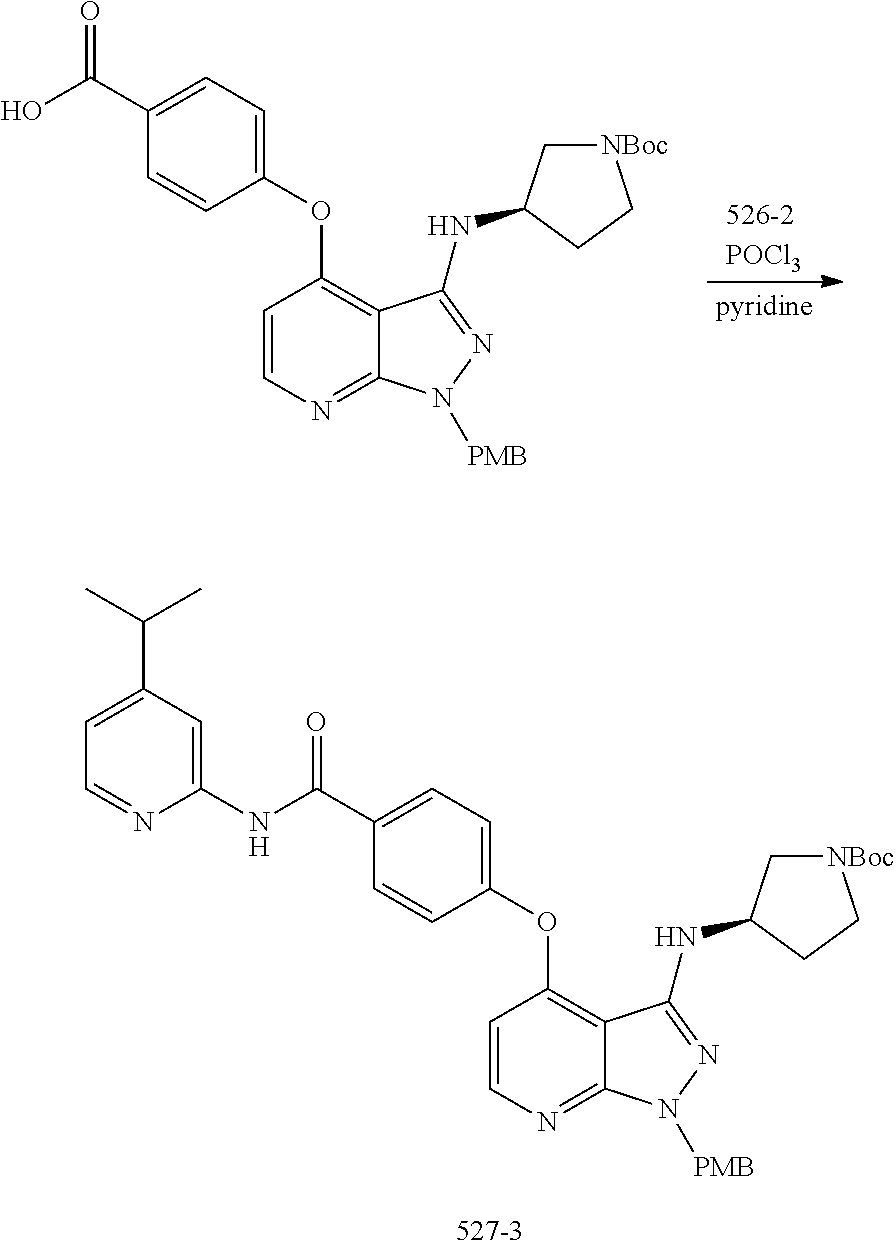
C1(OC2=C3C(=NC=C2)N([PMB])N=C3NC2C[NBoc]CC2)=CC=C(C(=O)O)C=C1.C1(OC2=C3C(=NC=C2)N([PMB])N=C3NC2C[NBoc]CC2)=CC=C(C(=O)NC2=CC(C(C)C)=CC=N2)C=C1
